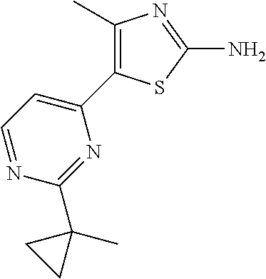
C1=NC(C2(C)CC2)=NC(C2=C(C)N=C(N)S2)=C1
